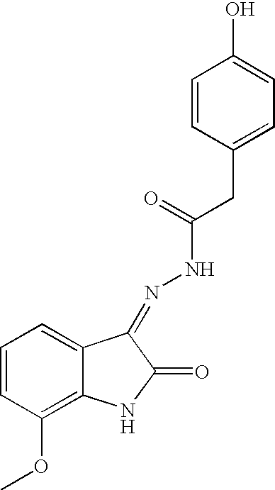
C1=CC(OC)=C2C(=C1)C(=NNC(=O)CC1=CC=C(O)C=C1)C(=O)N2
